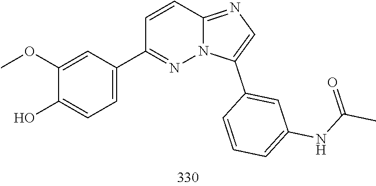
C12=NC=C(C3=CC(NC(=O)C)=CC=C3)N1N=C(C1=CC=C(O)C(OC)=C1)C=C2
